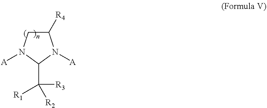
C1([R4])CN([A])C(C([R3])([R2])[R1])N1[A]
